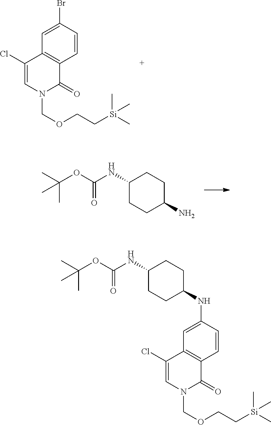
C1=CC(Br)=CC2=C1C(=O)N(COCC[Si](C)(C)C)C=C2Cl.C1(NC(OC(C)(C)C)=O)CCC(N)CC1.C1(NC(OC(C)(C)C)=O)CCC(NC2=CC3=C(C=C2)C(=O)N(COCC[Si](C)(C)C)C=C3Cl)CC1
